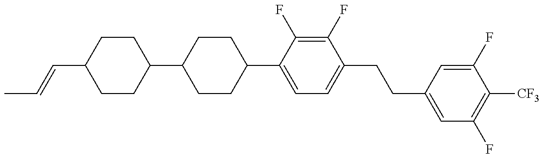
C1(C2CCC(C3=CC=C(CCC4=CC(F)=C([CF3])C(F)=C4)C(F)=C3F)CC2)CCC(C=CC)CC1
